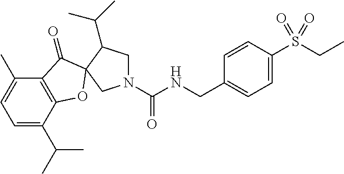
N1(C(NCC2=CC=C(S(CC)(=O)=O)C=C2)=O)CC(C(C)C)C2(C1)OC1=C(C(C)=CC=C1C(C)C)C2=O
